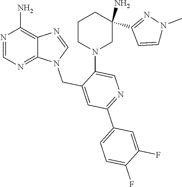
N1=CN=C2C(=C1N)N=CN2CC1=CC(C2=CC=C(F)C(F)=C2)=NC=C1N1CC(N)(C2=NN(C)C=C2)CCC1
